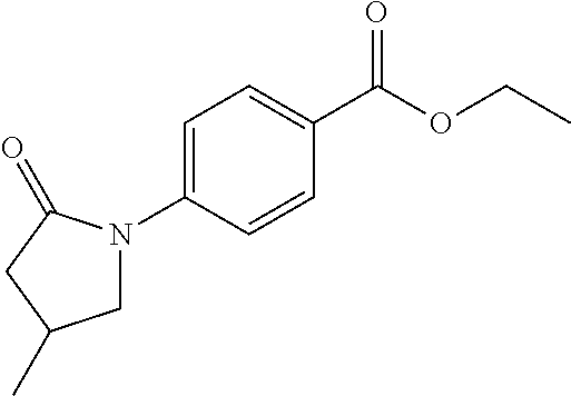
C1N(C2=CC=C(C(OCC)=O)C=C2)C(=O)CC1C
